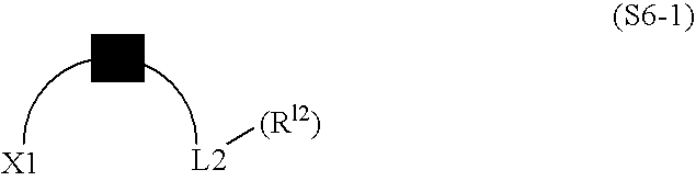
[(Rl2)][L2]
